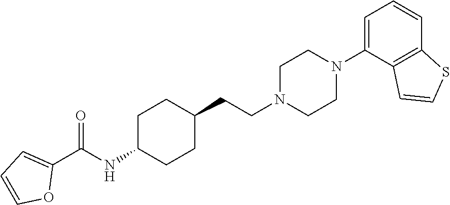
C(NC1CCC(CCN2CCN(C3=CC=CC4=C3C=CS4)CC2)CC1)(C1=CC=CO1)=O
